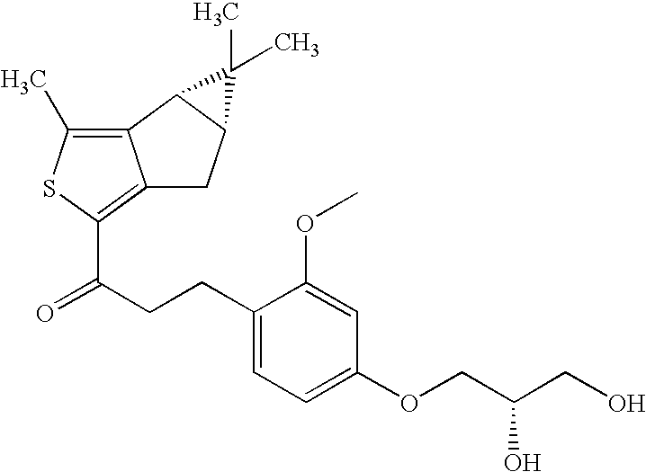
C12=C(C)SC(C(CCC3=CC=C(OCC(CO)O)C=C3OC)=O)=C1CC1C2C1(C)C
